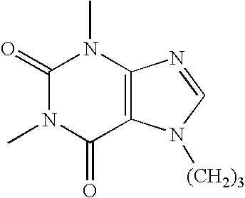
C1(=O)N(C)C(=O)C2=C(N1C)N=CN2[(CH2)3]
